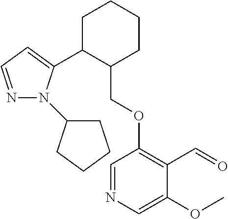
C1C(C2=CC=NN2C2CCCC2)C(COC2=C(C=O)C(OC)=CN=C2)CCC1
